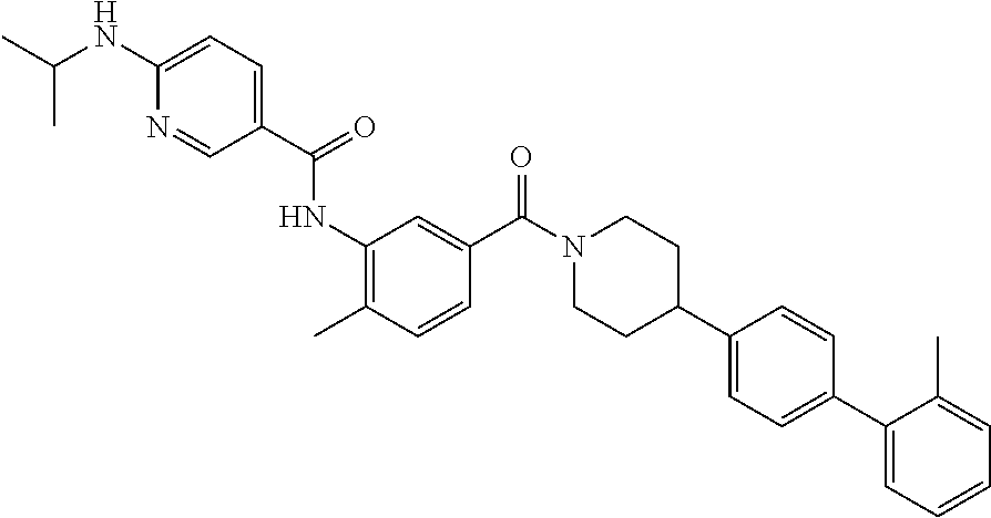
CC1=C(NC(=O)C2=CC=C(NC(C)C)N=C2)C=C(C(N2CCC(C3=CC=C(C4=CC=CC=C4C)C=C3)CC2)=O)C=C1
